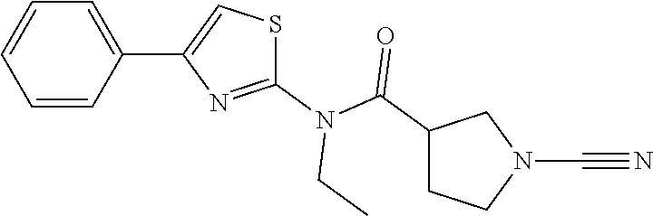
C1=CC=CC(C2=CSC(N(C(C3CCN(C#N)C3)=O)CC)=N2)=C1
